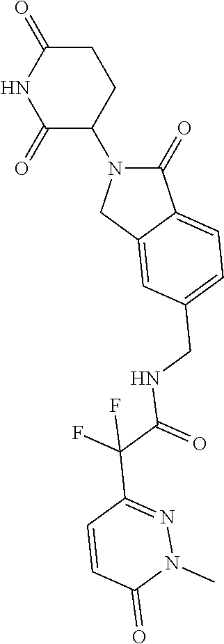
C1(=O)N(C2CCC(=O)NC2=O)CC2=CC(CNC(=O)C(F)(F)C3=NN(C)C(=O)C=C3)=CC=C12
